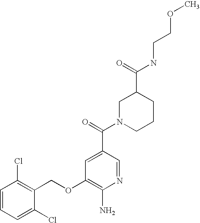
C1=CC=C(Cl)C(COC2=C(N)N=CC(C(=O)N3CCCC(C(=O)NCCOC)C3)=C2)=C1Cl
